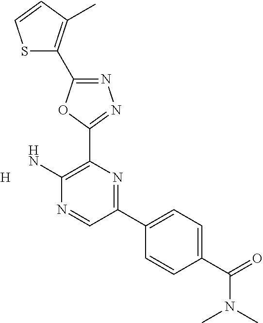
N1=C(C2=C(C)C=CS2)OC(C2=C(N)N=CC(C3=CC=C(C(=O)N(C)C)C=C3)=N2)=N1.[H]
